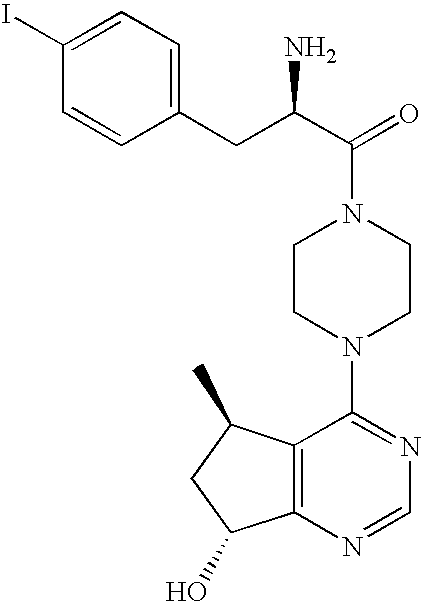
C(N1CCN(C2=NC=NC3=C2C(C)CC3O)CC1)(C(CC1=CC=C(I)C=C1)N)=O
